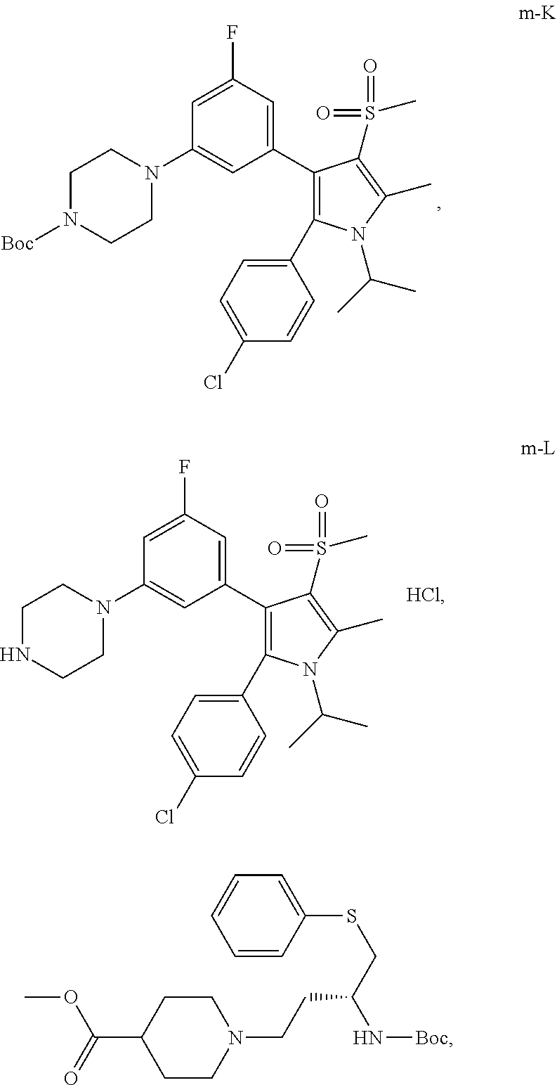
C1N([Boc])CCN(C2=CC(C3=C(C4=CC=C(Cl)C=C4)N(C(C)C)C(C)=C3S(=O)(C)=O)=CC(F)=C2)C1.C1NCCN(C2=CC(C3=C(C4=CC=C(Cl)C=C4)N(C(C)C)C(C)=C3S(=O)(C)=O)=CC(F)=C2)C1.COC(C1CCN(CCC(CSC2=CC=CC=C2)N[Boc])CC1)=O
